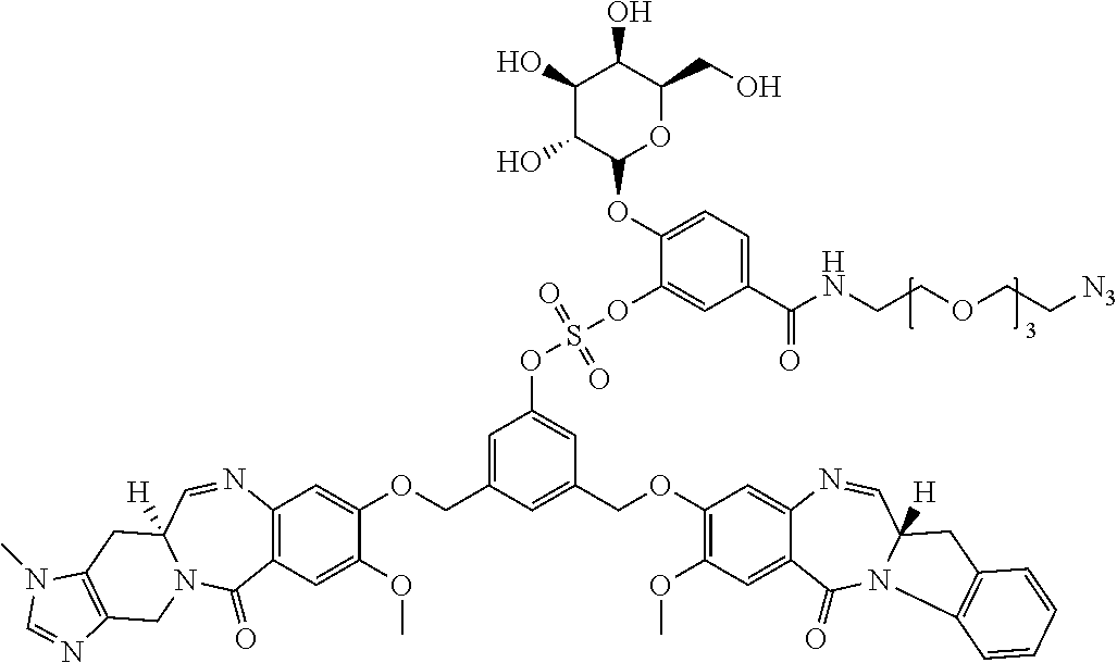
C1=C(COC2=CC3=C(C=C2OC)C(=O)N2C([H])(C=N3)CC3=C(C2)N=CN3C)C=C(COC2=C(OC)C=C3C(=C2)N=CC2([H])N(C3=O)C3=C(C2)C=CC=C3)C=C1OS(OC1=CC(C(NCCOCC[N3])=O)=CC=C1OC1OC(CO)C(O)C(O)C1O)(=O)=O
